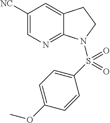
[NC]C1=CN=C2C(=C1)CCN2S(C1=CC=C(OC)C=C1)(=O)=O
